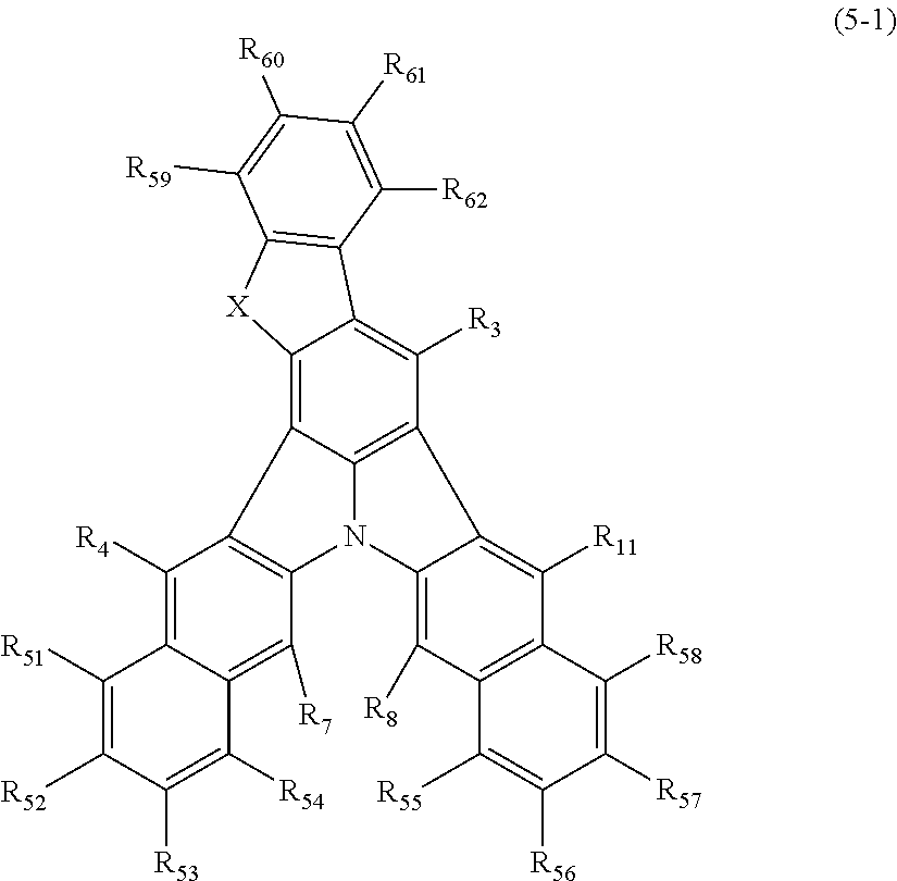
C12=C3C4=C(C([R3])=C1C1=C([X]2)C([R59])=C([R60])C([R61])=C1[R62])C1=C([R11])C2=C(C([R8])=C1N4C1=C3C([R4])=C3C(=C1[R7])C([R54])=C([R53])C([R52])=C3[R51])C([R55])=C([R56])C([R57])=C2[R58]
